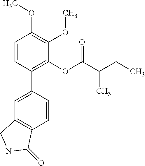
C1=CC(C2=CC3=C(C=C2)C(=O)NC3)=C(OC(C(CC)C)=O)C(OC)=C1OC
